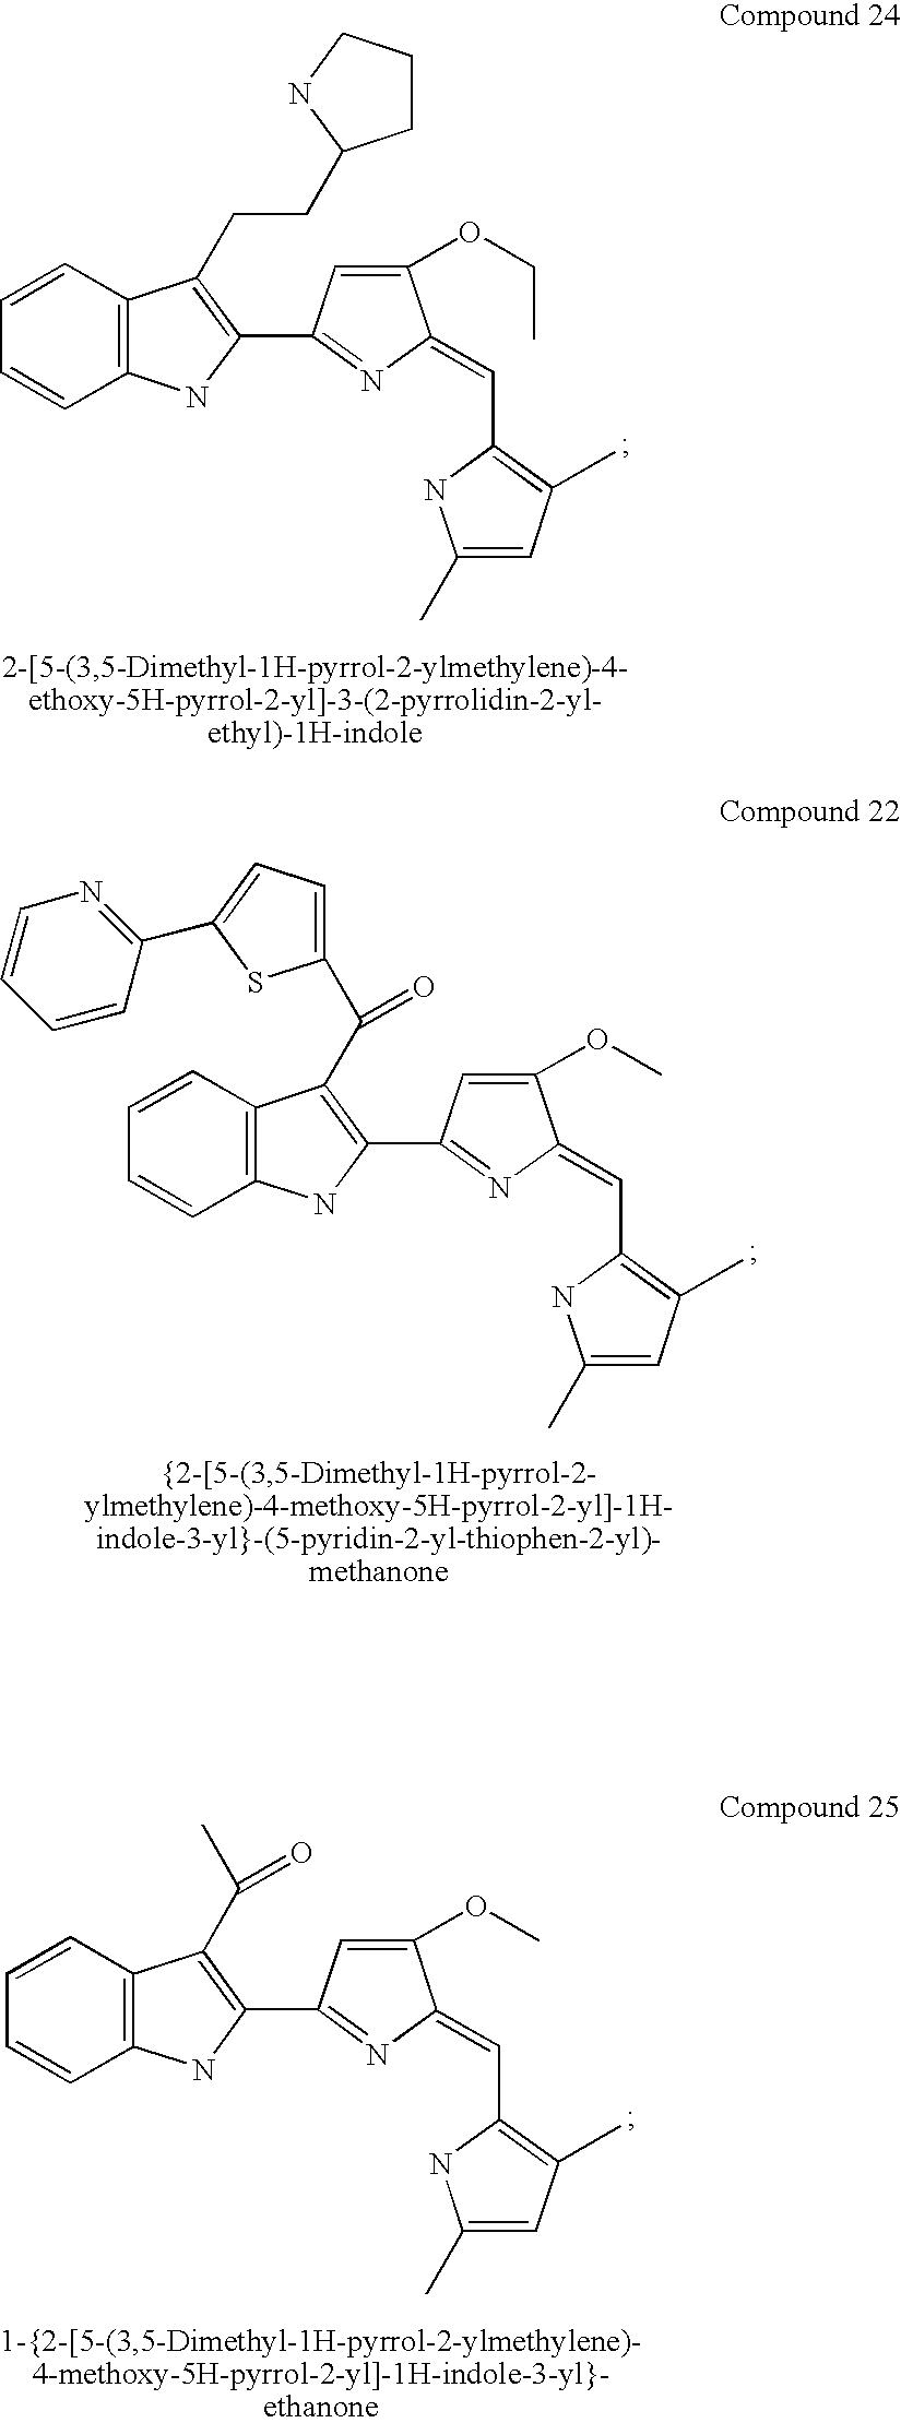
C12=C(C=CC=C1)C(CCC1CCCN1)=C(C1=NC(=CC3=C(C)C=C(C)N3)C(OCC)=C1)N2.C12=C(C=CC=C1)C(C(=O)C1=CC=C(C3=NC=CC=C3)S1)=C(C1=NC(=CC3=C(C)C=C(C)N3)C(OC)=C1)N2.C12=C(C=CC=C1)C(C(C)=O)=C(C1=NC(=CC3=C(C)C=C(C)N3)C(OC)=C1)N2
